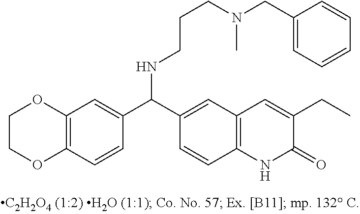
C1OC2=C(C=CC(C(C3=CC4=C(C=C3)NC(=O)C(CC)=C4)NCCCN(C)CC3=CC=CC=C3)=C2)OC1
